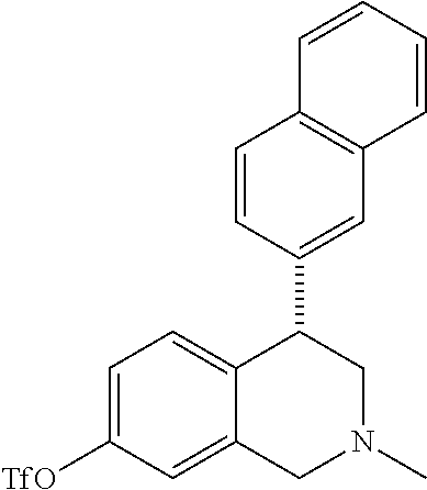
C1(C2=CC3=C(C=C2)C=CC=C3)C2=CC=C([TfO])C=C2CN(C)C1
